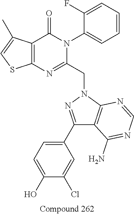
C12=C(C(=O)N(C3=CC=CC=C3F)C(CN3N=C(C4=CC=C(O)C(Cl)=C4)C4=C3N=CN=C4N)=N1)C(C)=CS2
